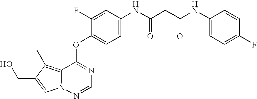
C1=C(F)C(OC2=NC=NN3C2=C(C)C(CO)=C3)=CC=C1NC(CC(NC1=CC=C(F)C=C1)=O)=O
